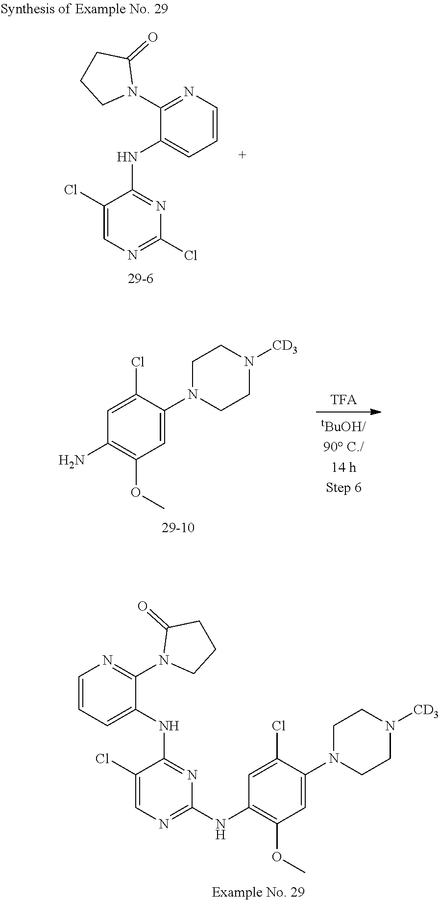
C1(Cl)=CN=C(NC2=C(OC)C=C(N3CCN([CD3])CC3)C(Cl)=C2)N=C1NC1=CC=CN=C1N1CCCC1=O.C1=CC=C(NC2=NC(Cl)=NC=C2Cl)C(N2CCCC2=O)=N1.C1(N2CCN([CD3])CC2)=CC(OC)=C(N)C=C1Cl
